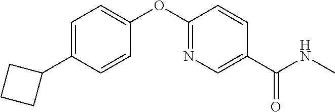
C1=C(C2CCC2)C=CC(OC2=NC=C(C(NC)=O)C=C2)=C1
